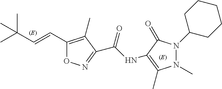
C1(C=CC(C)(C)C)=C(C)C(C(NC2=C(C)N(C)N(C3CCCCC3)C2=O)=O)=NO1
